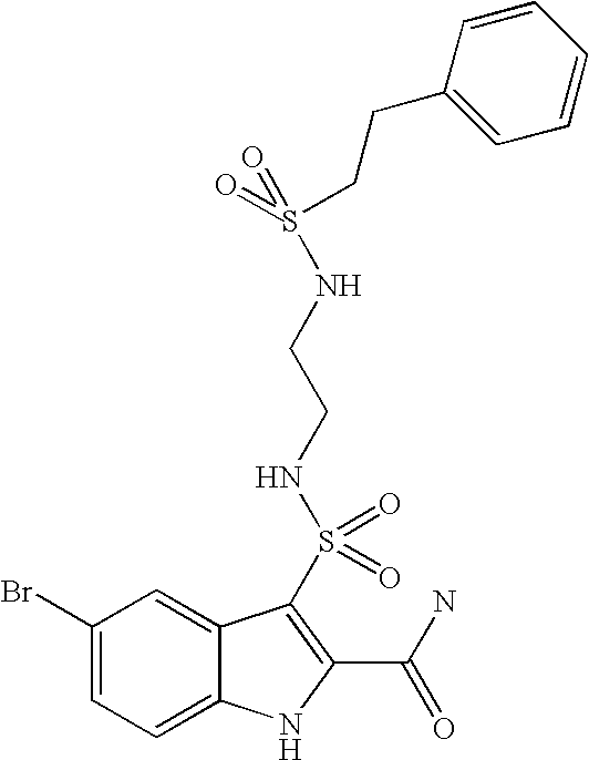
C1(Br)=CC=C2C(=C1)C(S(NCCNS(=O)(=O)CCC1=CC=CC=C1)(=O)=O)=C(C(N)=O)N2
